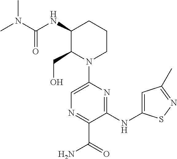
N1(C2=CN=C(C(=O)N)C(NC3=CC(C)=NS3)=N2)CCCC(NC(=O)N(C)C)C1CO
